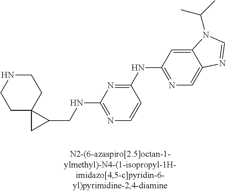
C1(CNC2=NC=CC(NC3=NC=C4C(=C3)N(C(C)C)C=N4)=N2)C2(C1)CCNCC2
